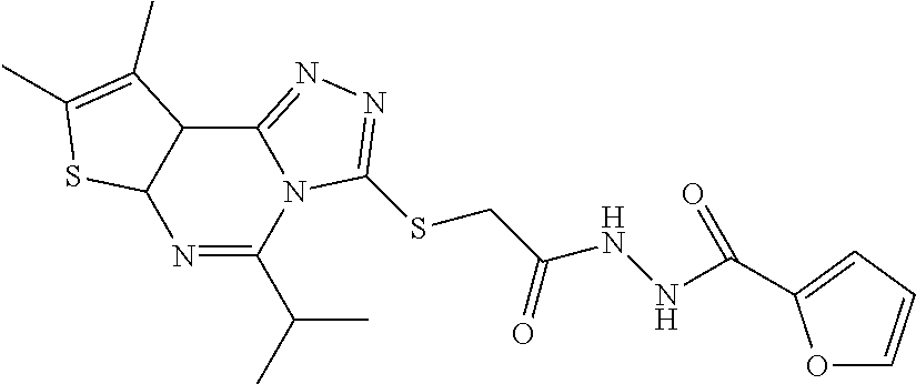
N1=C(C(C)C)N2C(=NN=C2SCC(=O)NNC(=O)C2=CC=CO2)C2C1SC(C)=C2C
